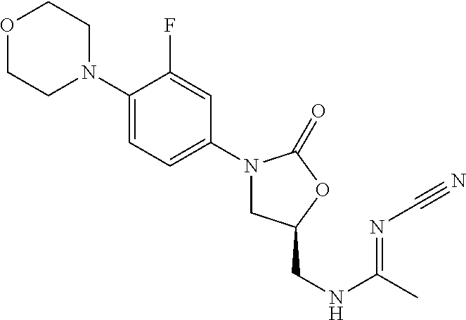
N1(C2=CC=C(N3CC(CNC(C)=NC#N)OC3=O)C=C2F)CCOCC1
